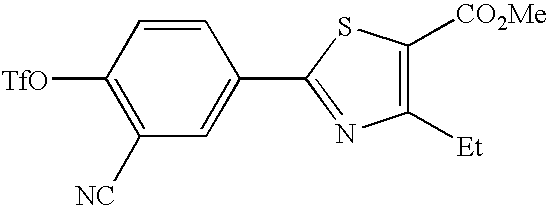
[TfO]C1=C([NC])C=C(C2=NC([Et])=C([CO2Me])S2)C=C1
